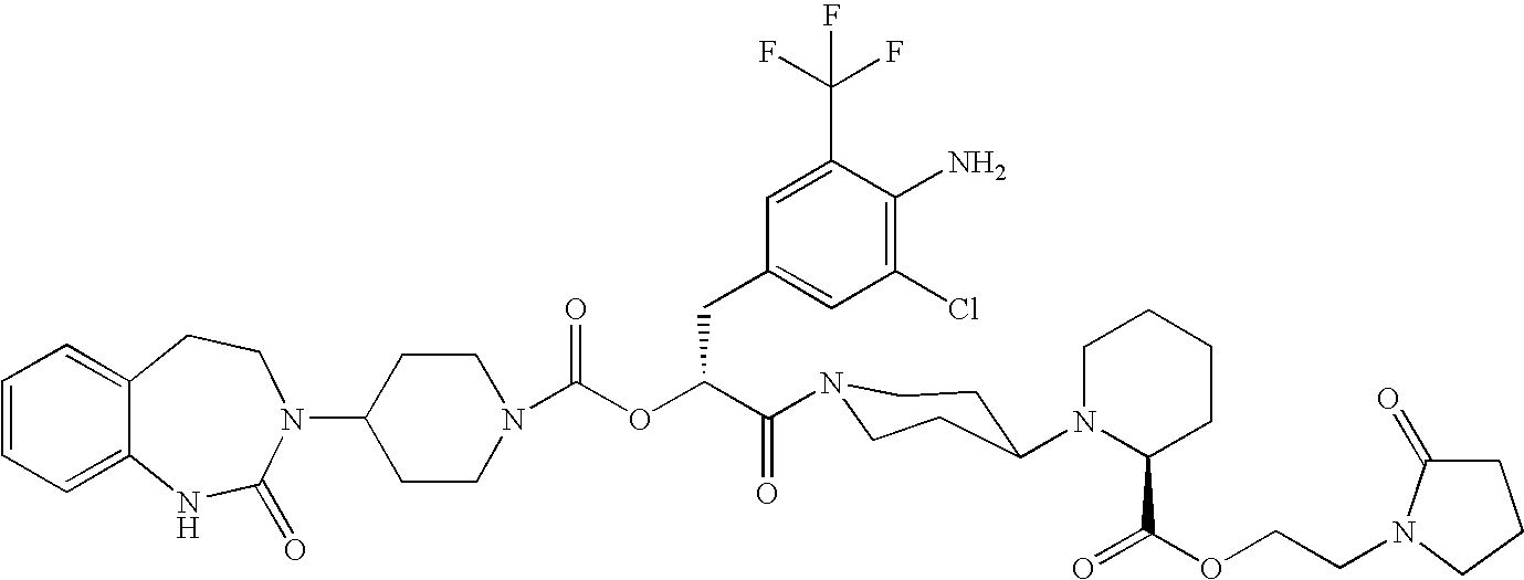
C12=CC=CC=C1NC(=O)N(C1CCN(C(OC(C(=O)N3CCC(N4C(C(OCCN5C(=O)CCC5)=O)CCCC4)CC3)CC3=CC(Cl)=C(N)C(C(F)(F)F)=C3)=O)CC1)CC2
